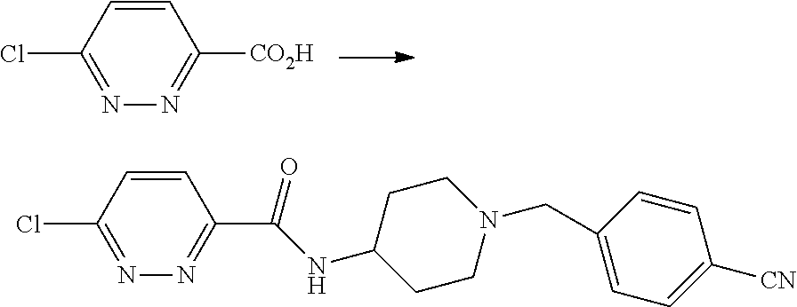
N1=C([CO2H])C=CC(Cl)=N1.N1=C(C(=O)NC2CCN(CC3=CC=C([CN])C=C3)CC2)C=CC(Cl)=N1
